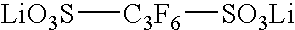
[C3F6]([LiO3S])[SO3Li]
